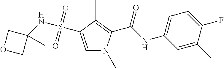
C1=C(S(NC2(C)COC2)(=O)=O)C(C)=C(C(NC2=CC=C(F)C(C)=C2)=O)N1C
